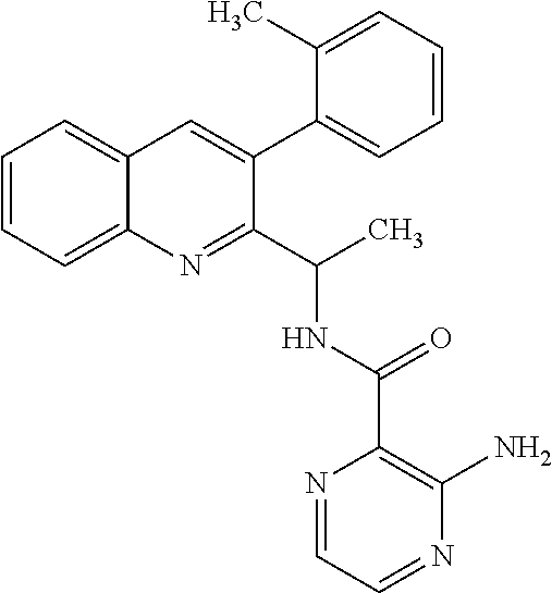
C1=CC=C2C(=C1)C=C(C1=CC=CC=C1C)C(C(NC(C1=C(N)N=CC=N1)=O)C)=N2
